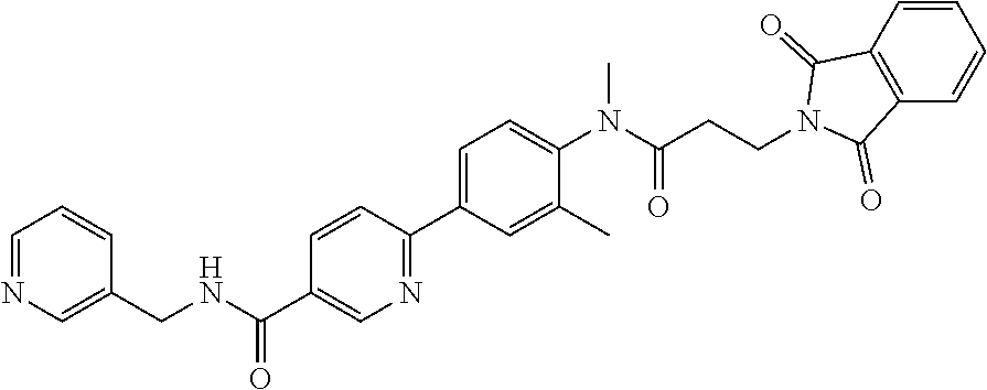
N1=CC=CC(CNC(C2=CN=C(C3=CC=C(N(C(CCN4C(=O)C5=C(C4=O)C=CC=C5)=O)C)C(C)=C3)C=C2)=O)=C1
